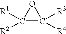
O1C([R2])([R1])C1([R4])[R3]
